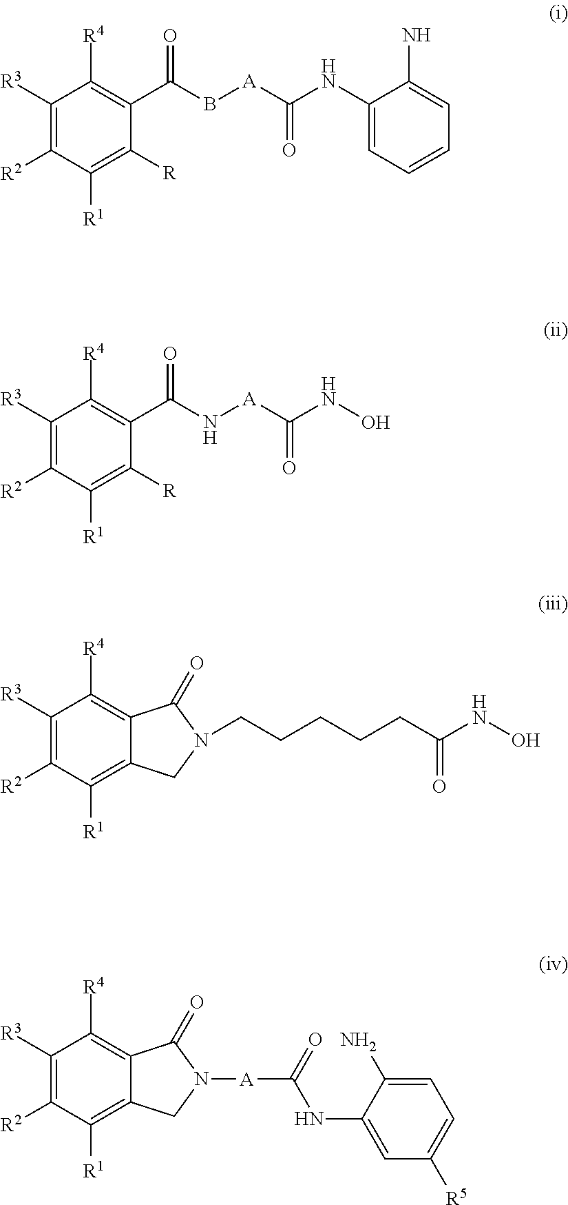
C1([R3])=C([R2])C([R1])=C([R])C(C(B[A]C(NC2=CC=CC=C2N)=O)=O)=C1[R4].C1([R3])=C([R2])C([R1])=C([R])C(C(N[A]C(NO)=O)=O)=C1[R4].C1([R3])=C([R2])C([R1])=C2C(=C1[R4])C(=O)N(CCCCCC(NO)=O)C2.C1([R3])=C([R2])C([R1])=C2C(=C1[R4])C(=O)N([A]C(NC1=CC([R5])=CC=C1N)=O)C2
